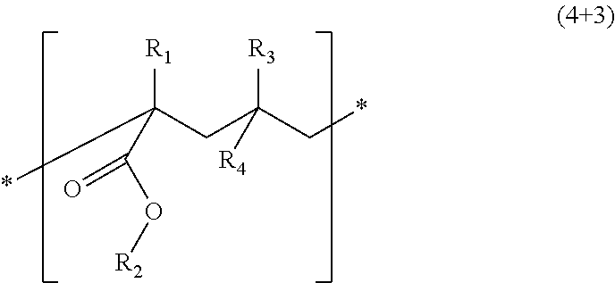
*C(CC(C*)([R3])[R4])([R1])C(O[R2])=O
